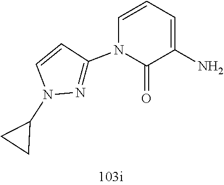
C1(N)=CC=CN(C2=NN(C3CC3)C=C2)C1=O
